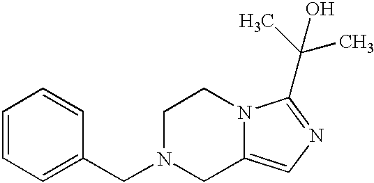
C1=CC=C(CN2CC3=CN=C(C(C)(C)O)N3CC2)C=C1
